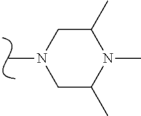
CN1CC(C)N(C)C(C)C1
